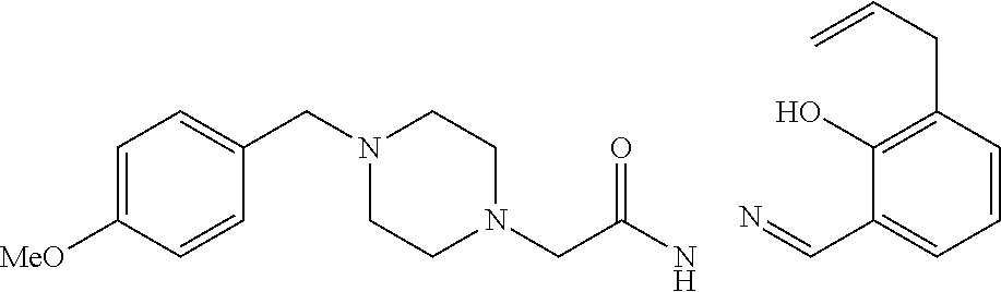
C1=C([MeO])C=CC(CN2CCN(CC(N)=O)CC2)=C1.N=CC1=CC=CC(CC=C)=C1O
